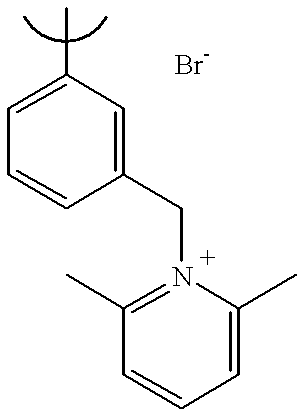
C1=C(C)C=C(CN2=C(C)C=CC=C2C)C=C1
